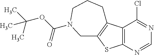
C12=C(N=CN=C1Cl)SC1=C2CCCN(C(OC(C)(C)C)=O)C1
